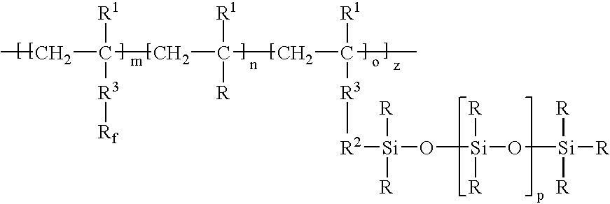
[R2]([Si](O[Si](O[Si]([R])([R])[R])([R])[R])([R])[R])[R3]C(C)(CC(CC(CC)([R1])[R3][Rf])([R1])[R])[R1]
